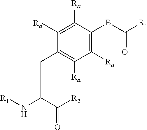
[R1]NC(C(=O)[R2])CC1=C([Ra])C([Ra])=C(BC([R])=O)C([Ra])=C1[Ra]
